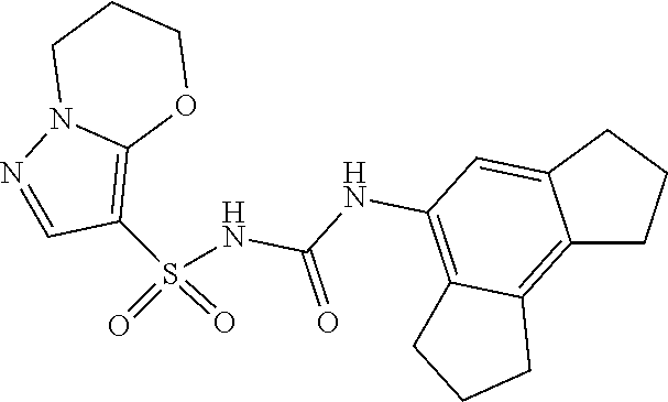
C(NC1=C2C(=C3C(=C1)CCC3)CCC2)(=O)NS(C1=C2N(N=C1)CCCO2)(=O)=O
